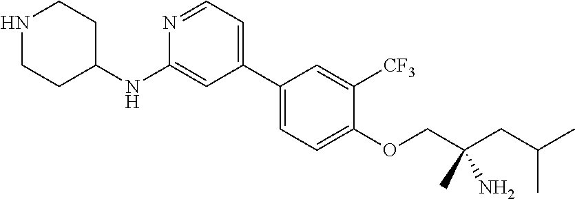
C1(C2=CC=NC(NC3CCNCC3)=C2)=CC=C(OCC(CC(C)C)(C)N)C([CF3])=C1
